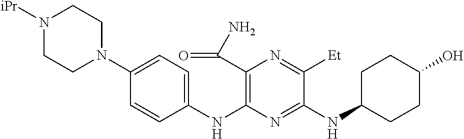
C1(NC2=C(C(N)=O)N=C([Et])C(NC3CCC(O)CC3)=N2)=CC=C(N2CCN([iPr])CC2)C=C1
